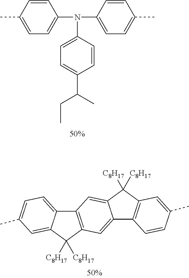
C1=CC(C)=CC=C1N(C1=CC=C(C)C=C1)C1=CC=C(C(CC)C)C=C1.C12=C(C([C8H17])([C8H17])C3=CC(C)=CC=C13)C=C1C(=C2)C([C8H17])([C8H17])C2=C1C=CC(C)=C2
